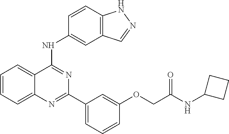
C1=CC=C2C(=C1)C(NC1=CC3=C(C=C1)NN=C3)=NC(C1=CC=CC(OCC(=O)NC3CCC3)=C1)=N2
